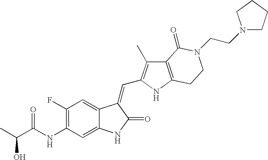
C1(NC(C(C)O)=O)=C(F)C=C2C(=C1)NC(=O)C2=CC1=C(C)C2=C(N1)CCN(CCN1CCCC1)C2=O
